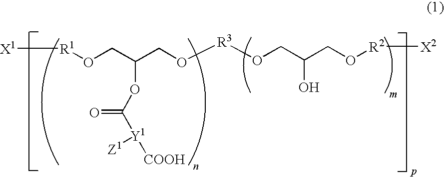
[X1][R1]OCC(CO[R3]OCC(CO[R2][X2])O)OC([Y1]([COOH])[Z1])=O
